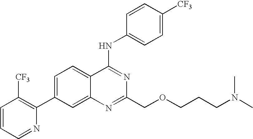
C1=CC=NC(C2=CC=C3C(=C2)N=C(COCCCN(C)C)N=C3NC2=CC=C([CF3])C=C2)=C1[CF3]
